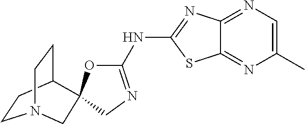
C1(C)=CN=C2C(=N1)SC(NC1=NCC3(O1)C1CCN(CC1)C3)=N2
